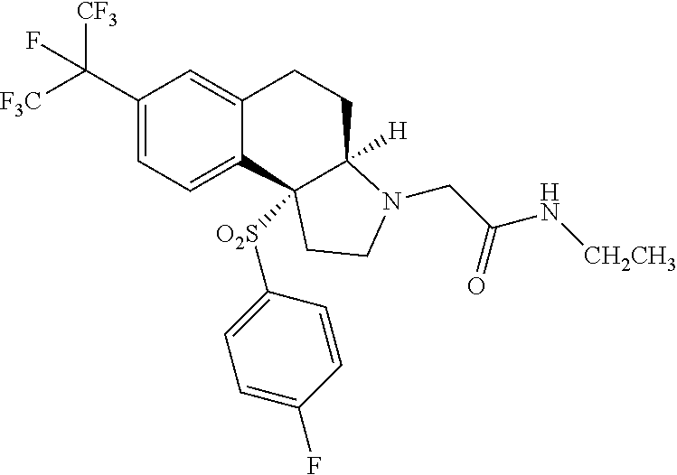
C1(C([F3C])([CF3])F)=CC=C2C(=C1)CCC1([H])C2([O2S]C2=CC=C(F)C=C2)CCN1CC(N[CH2CH3])=O
